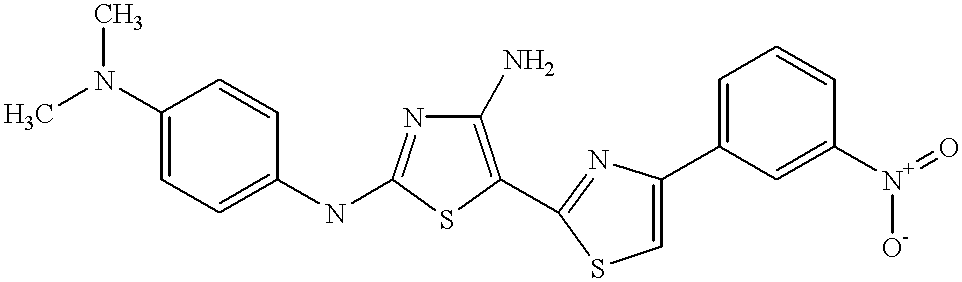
C1(N)=C(C2=NC(C3=CC=CC([N+](=O)[O-])=C3)=CS2)SC(NC2=CC=C(N(C)C)C=C2)=N1
